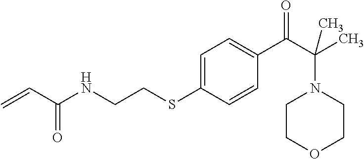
C1=C(SCCNC(C=C)=O)C=CC(C(C(C)(C)N2CCOCC2)=O)=C1
